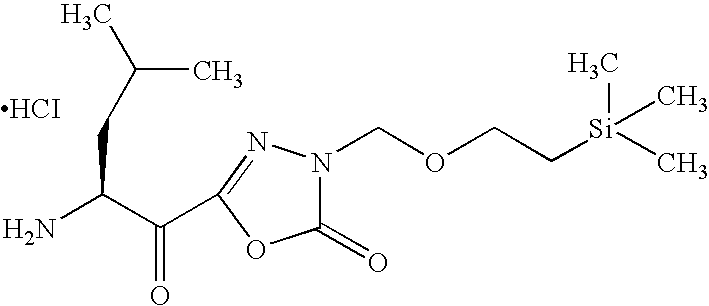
[HCI].NC(C(=O)C1=NN(COCC[Si](C)(C)C)C(=O)O1)CC(C)C
